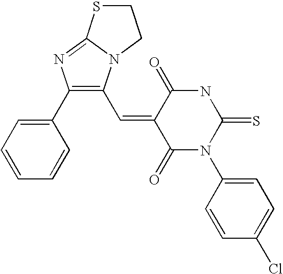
C1(C2=CC=CC=C2)=C(C=C2C(=O)N(C3=CC=C(Cl)C=C3)C(=S)NC2=O)N2C(=N1)SCC2
